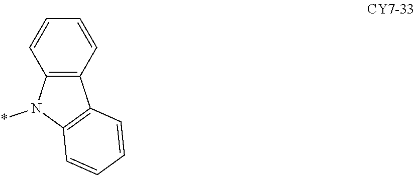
C1=CC=CC2=C1C1=C(N2*)C=CC=C1
